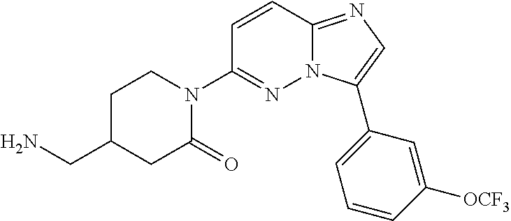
C1CN(C2=NN3C(=NC=C3C3=CC=CC([OCF3])=C3)C=C2)C(=O)CC1CN
